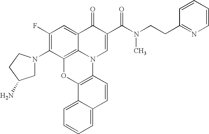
C1(F)=C(N2CC(N)CC2)C2=C3C(=C1)C(=O)C(C(N(CCC1=NC=CC=C1)C)=O)=CN3C1=C(O2)C2=CC=CC=C2C=C1
